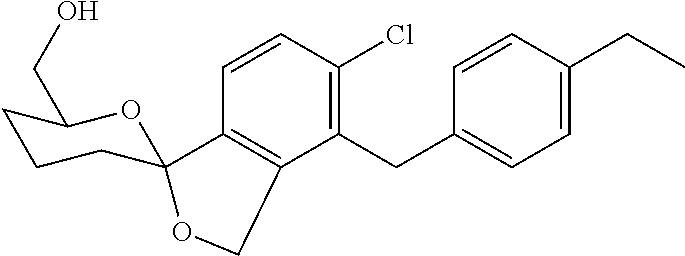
C1=CC(Cl)=C(CC2=CC=C(CC)C=C2)C2=C1C1(CCCC(CO)O1)OC2
